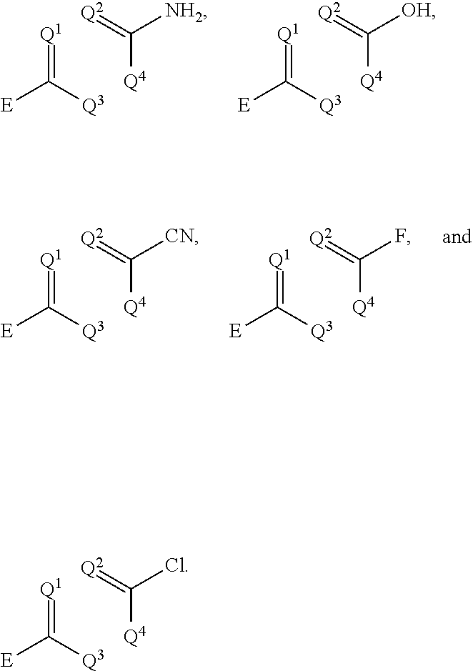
[Q1]=C([Q3])[E].[Q4]C(=[Q2])Cl.[Q1]=C([Q3])[E].[Q4]C(=[Q2])[NH2].[Q1]=C([Q3])[E].[Q4]C(=[Q2])[OH].[Q1]=C([Q3])[E].[Q4]C(=[Q2])[CN].[Q1]=C([Q3])[E].[Q4]C(=[Q2])F
